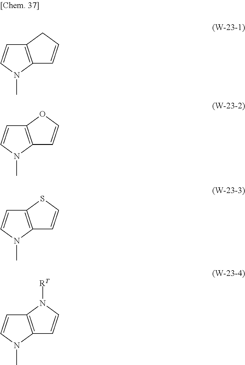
C12=C(N(C)C=C1)C=CC2.C12=C(N(C)C=C1)C=CO2.C12=C(N(C)C=C1)C=CS2.C12=C(N(C)C=C1)C=CN2[RT]
